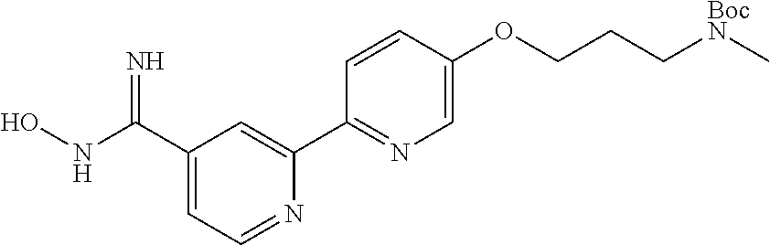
C1(C(NO)=N)=CC=NC(C2=NC=C(OCCC[BocN]C)C=C2)=C1
